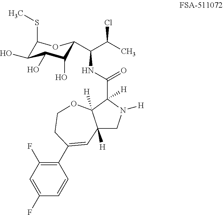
C1(SC)C(O)C(O)C(O)C(C(C(C)Cl)NC(C2([H])C3([H])C([H])(CN2[H])C=C(C2=C(F)C=C(F)C=C2)CCO3)=O)O1
